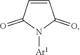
C1=CC(=O)N([Ar1])C1=O
